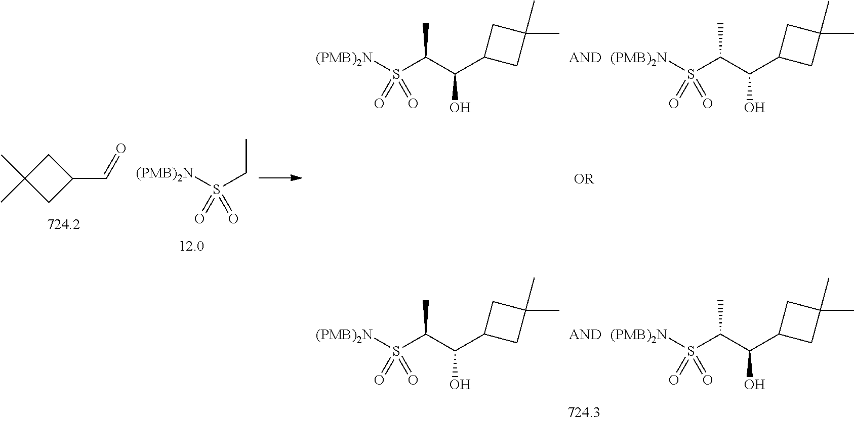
C1C(C)(C)CC1C=O.[(PMB)2N]S(CC)(=O)=O.[(PMB)2N]S(C(C(C1CC(C)(C)C1)O)C)(=O)=O.[(PMB)2N]S(C(C(C1CC(C)(C)C1)O)C)(=O)=O.[(PMB)2N]S(C(C(C1CC(C)(C)C1)O)C)(=O)=O.[(PMB)2N]S(C(C(C1CC(C)(C)C1)O)C)(=O)=O
